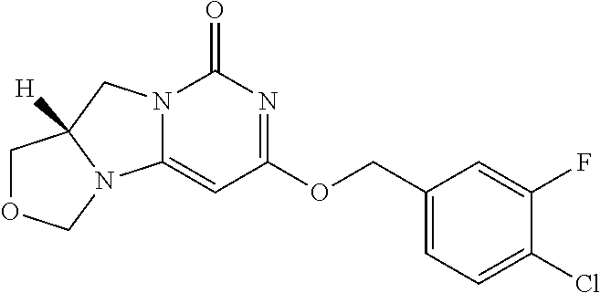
ClC1=CC=C(COC2=NC(=O)N3C(=C2)N2C([H])(C3)COC2)C=C1F
